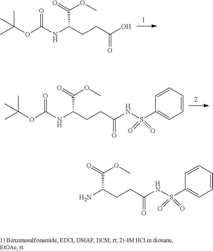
CC(C)(OC(=O)NC(C(OC)=O)CCC(O)=O)C.CC(C)(OC(=O)NC(C(OC)=O)CCC(NS(C1=CC=CC=C1)(=O)=O)=O)C.NC(C(OC)=O)CCC(NS(C1=CC=CC=C1)(=O)=O)=O
